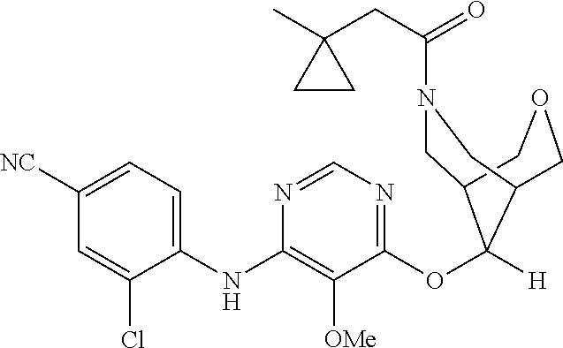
C1([NC])=CC=C(NC2=C([OMe])C(OC3([H])C4CN(C(CC5(C)CC5)=O)CC3COC4)=NC=N2)C(Cl)=C1
